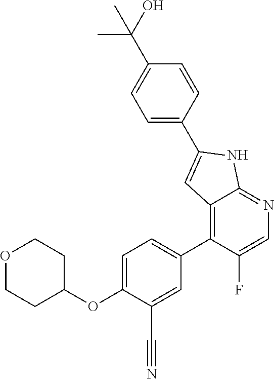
O(C1=CC=C(C2=C3C(=NC=C2F)NC(C2=CC=C(C(O)(C)C)C=C2)=C3)C=C1C#N)C1CCOCC1
